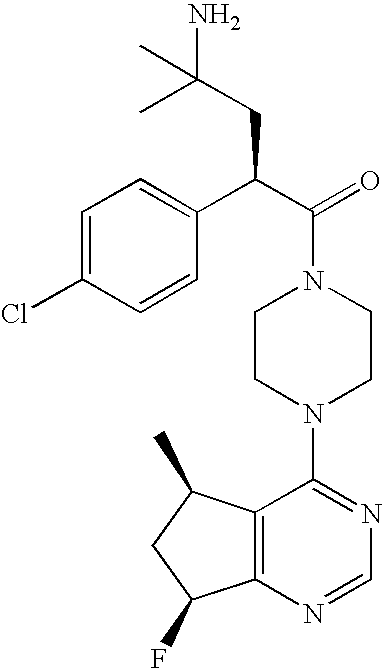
C1(C(C(=O)N2CCN(C3=NC=NC4=C3C(C)CC4F)CC2)CC(N)(C)C)=CC=C(Cl)C=C1
